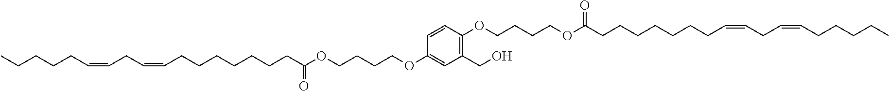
C1=CC(OCCCCOC(CCCCCCCC=CCC=CCCCCC)=O)=CC(CO)=C1OCCCCOC(CCCCCCCC=CCC=CCCCCC)=O
